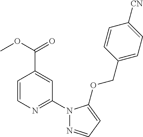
N1(C2=NC=CC(C(=O)OC)=C2)N=CC=C1OCC1=CC=C([CN])C=C1
